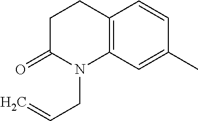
C1CC(=O)N(CC=C)C2=C1C=CC(C)=C2
